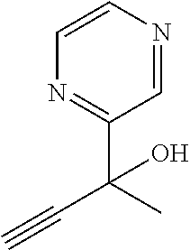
C1=CN=CC(C(C)(C#C)O)=N1
